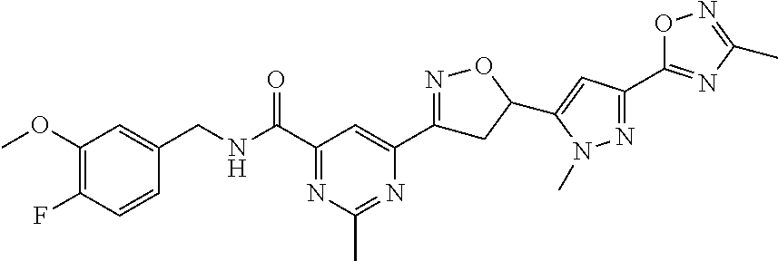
C1(OC)=C(F)C=CC(CNC(C2=NC(C)=NC(C3=NOC(C4=CC(C5=NC(C)=NO5)=NN4C)C3)=C2)=O)=C1
